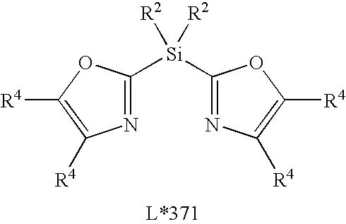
C1([Si]([R2])([R2])C2=NC([R4])=C([R4])O2)=NC([R4])=C([R4])O1
